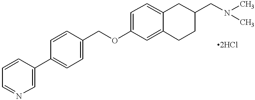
O(C1=CC=C2C(=C1)CCC(CN(C)C)C2)CC1=CC=C(C2=CN=CC=C2)C=C1
